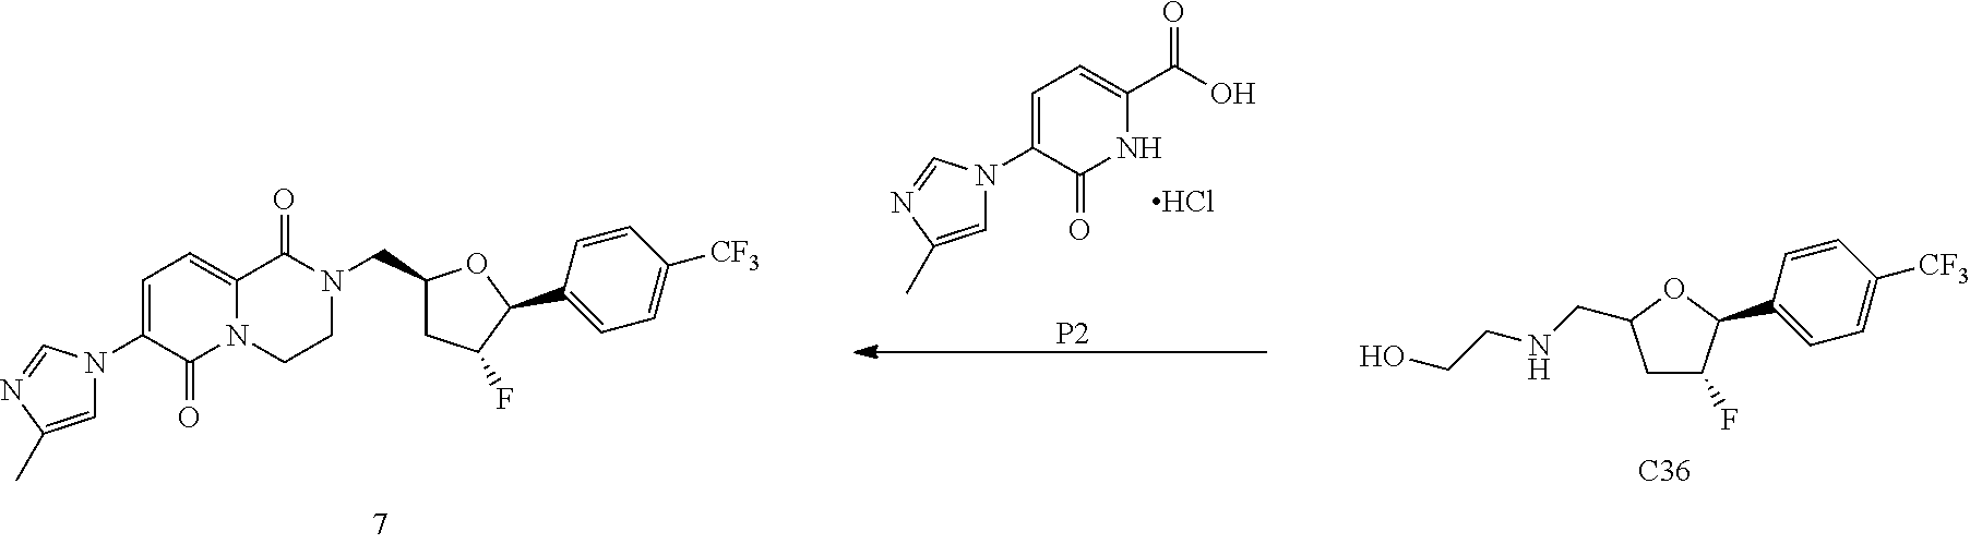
C1=C(N2C=C(C)N=C2)C(=O)NC(C(O)=O)=C1.Cl.[P2].C1(C2C(F)CC(CNCCO)O2)=CC=C([CF3])C=C1.[C36].C(C1CC(F)C(C2=CC=C([CF3])C=C2)O1)N1CCN2C(=O)C(N3C=C(C)N=C3)=CC=C2C1=O
